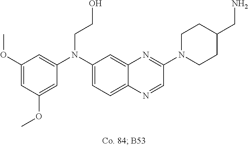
C1(OC)=CC(OC)=CC(N(C2=CC=C3C(=C2)N=C(N2CCC(CN)CC2)C=N3)CCO)=C1
